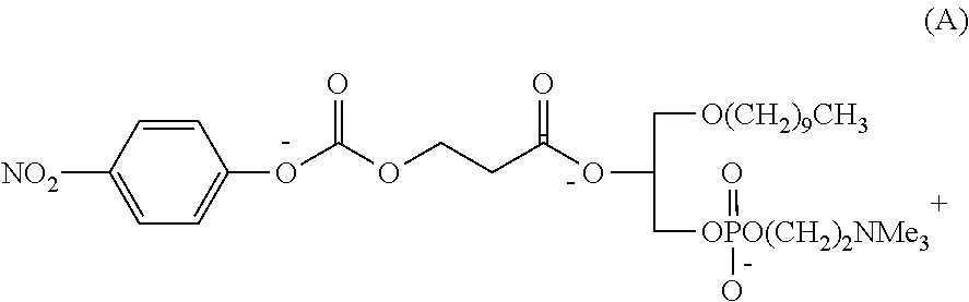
C1=C([NO2])C=CC(OC(OCC[C-](OC(C[OPO(CH2)2NMe3](=O)O)C[O(CH2)9CH3])=O)=O)=C1
